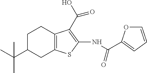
C1C(C(C)(C)C)CC2=C(C1)C(C(O)=O)=C(NC(C1=CC=CO1)=O)S2
